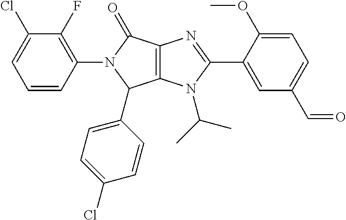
C12=C(N(C(C)C)C(C3=CC(C=O)=CC=C3OC)=N1)C(C1=CC=C(Cl)C=C1)N(C1=C(F)C(Cl)=CC=C1)C2=O
